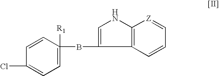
C1=CC([R1])(BC2=CNC3=C2C=CC=[Z]3)=CC=C1Cl
